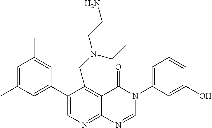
C1=C(C)C=C(C2=CN=C3C(=C2CN(CCN)CC)C(=O)N(C2=CC=CC(O)=C2)C=N3)C=C1C
